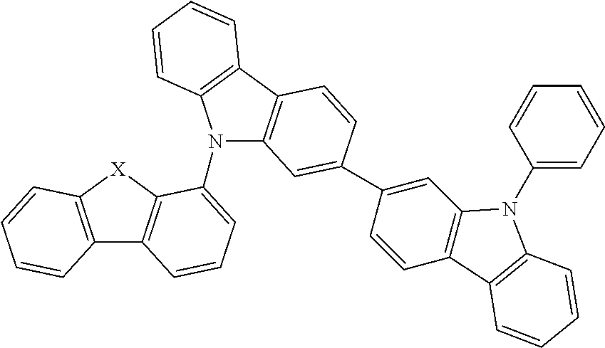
C12=C([X]C3=C1C=CC=C3N1C3=C(C4=C1C=CC=C4)C=CC(C1=CC4=C(C=C1)C1=C(N4C4=CC=CC=C4)C=CC=C1)=C3)C=CC=C2
